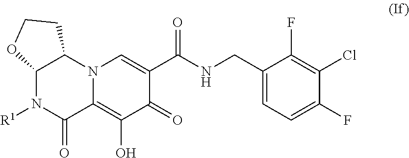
C12N([R1])C(=O)C3=C(O)C(=O)C(C(NCC4=CC=C(F)C(Cl)=C4F)=O)=CN3C1CCO2
